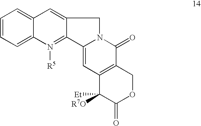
C1=CC=C2C(=C1)C=C1C(=N2[R5])C2=CC3=C(C(=O)N2C1)COC(=O)C3([Et])[R7O]
